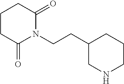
C1(CCN2C(=O)CCCC2=O)CNCCC1
